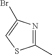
C1=C(Br)N=C(C)S1
